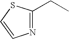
N1=C(CC)SC=C1
